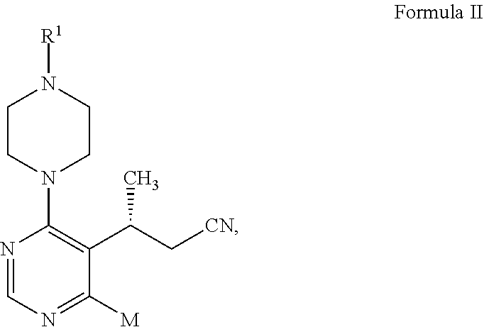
C1CN(C2=C(C(C[CN])C)C([M])=NC=N2)CCN1[R1]
